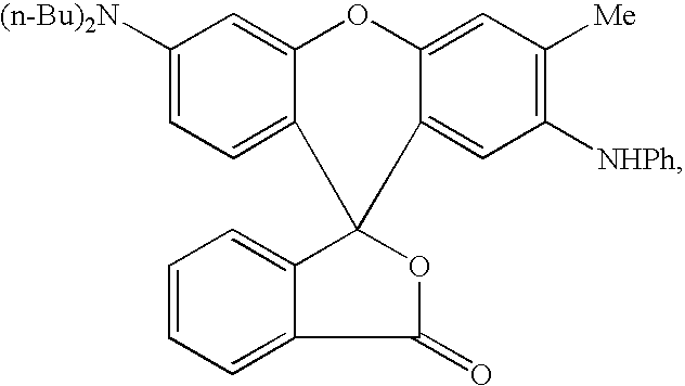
C1([(n-Bu)2N])=CC=C2C(=C1)OC1=CC([Me])=C([NHPh])C=C1C21OC(=O)C2=CC=CC=C12
